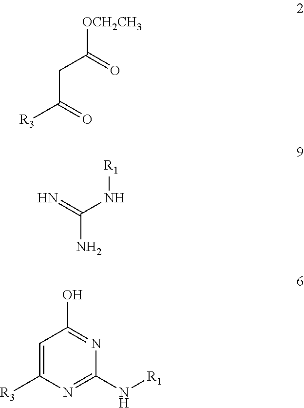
N=C(N[R1])N.C(C(=O)[OCH2CH3])C(=O)[R3].C1=C([R3])N=C(N[R1])N=C1O
